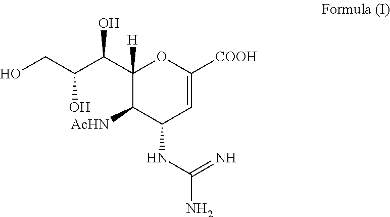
C1(C(C(O)CO)O)([H])C([AcHN])C(NC(N)=N)C=C([COOH])O1
